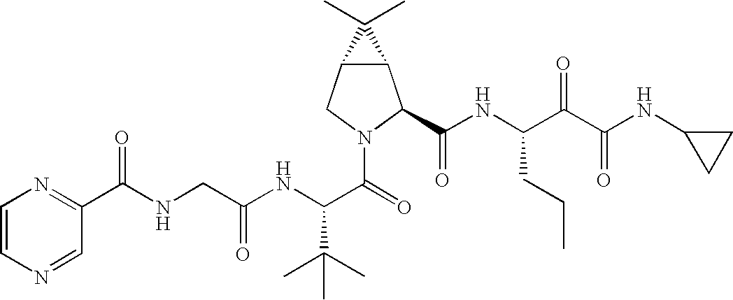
C1=CN=CC(C(NCC(NC(C(=O)N2C(C(NC(C(C(NC3CC3)=O)=O)CCC)=O)C3C(C2)C3(C)C)C(C)(C)C)=O)=O)=N1
